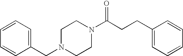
C(N1CCN(C(CCC2=CC=CC=C2)=O)CC1)C1=CC=CC=C1
